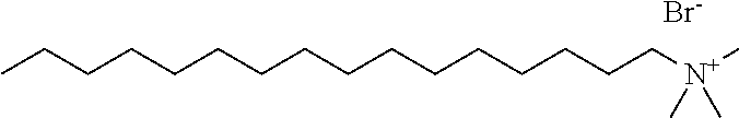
CCCCCCCCCCCCCCCC[N+](C)(C)C.[Br-]
